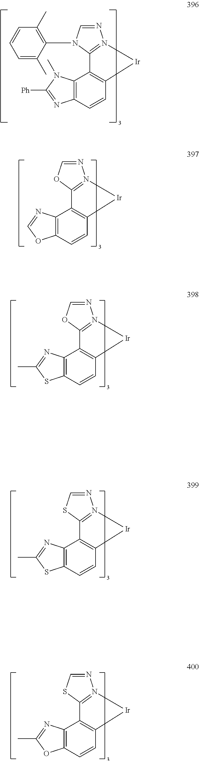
C12=C(C=CC3=C1C1=N(N=CN1C1=C(C)C=CC=C1C)[Ir]3)N=C([Ph])N2C.C12=C(C=CC3=C1C1=N(N=CO1)[Ir]3)OC=N2.C12=C(C=CC3=C1C1=N(N=CO1)[Ir]3)SC(C)=N2.C12=C(C=CC3=C1C1=N(N=CS1)[Ir]3)SC(C)=N2.C12=C(C=CC3=C1C1=N(N=CS1)[Ir]3)OC(C)=N2
